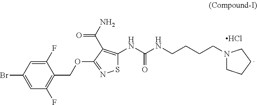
Cl.N(C(NCCCCN1CCCC1)=O)C1=C(C(N)=O)C(OCC2=C(F)C=C(Br)C=C2F)=NS1
